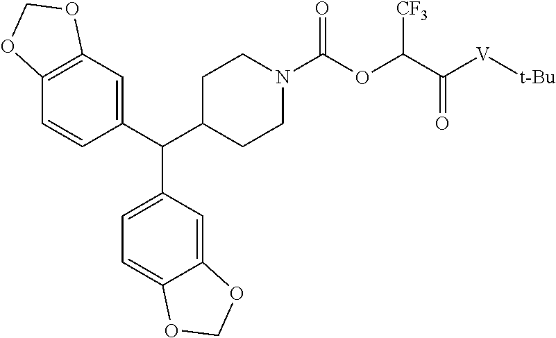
C12=C(C=C(C(C3CCN(C(OC(C([V][t-Bu])=O)[CF3])=O)CC3)C3=CC=C4C(=C3)OCO4)C=C1)OCO2
